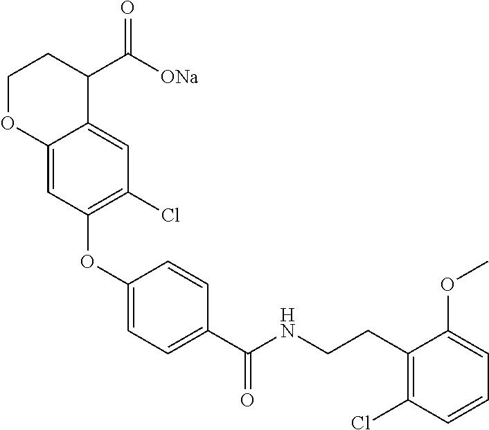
C12=CC(OC3=CC=C(C(NCCC4=C(Cl)C=CC=C4OC)=O)C=C3)=C(Cl)C=C1C(C([ONa])=O)CCO2
